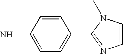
C1=CC(N)=CC=C1C1=NC=CN1C
